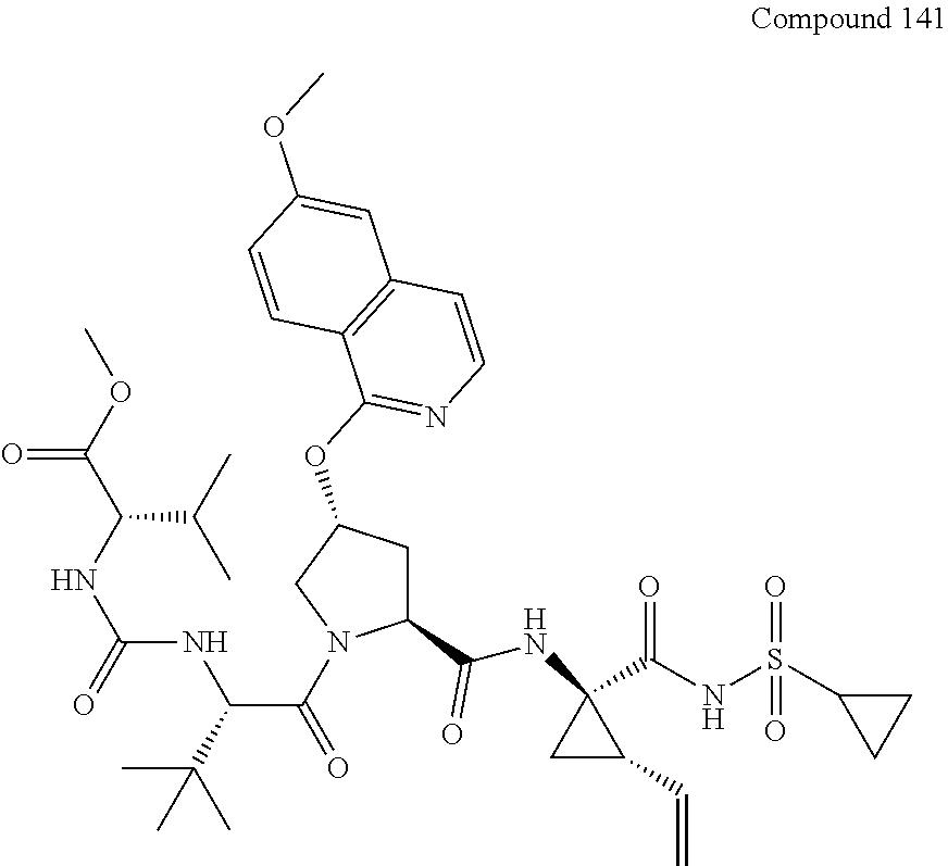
CC(C(C(=O)N1C(C(NC2(C(NS(C3CC3)(=O)=O)=O)CC2C=C)=O)CC(OC2=NC=CC3=C2C=CC(OC)=C3)C1)NC(NC(C(C)C)C(OC)=O)=O)(C)C
